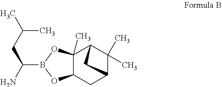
C12C(C)(OB(C(N)CC(C)C)O1)C1C(C)(C)C(C2)C1
